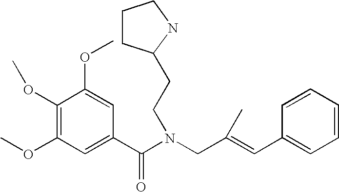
C1(OC)=C(OC)C=C(C(N(CC(=CC2=CC=CC=C2)C)CCC2CCCN2)=O)C=C1OC
